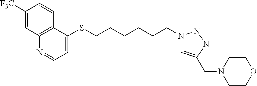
C1([F3C])=CC2=C(C=C1)C(SCCCCCCN1C=C(CN3CCOCC3)NN1)=CC=N2
